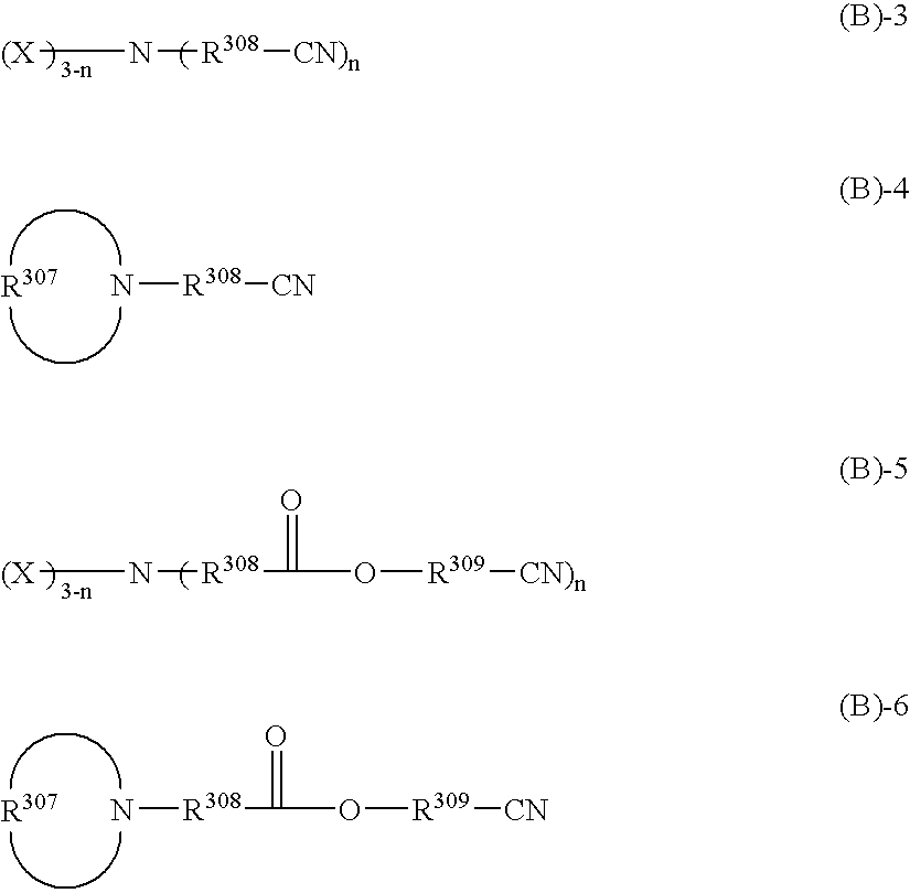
N[R308][CN].[(X]N[R308][CN)n].[(X]N[R308]C(=O)O[R309][CN)n].N[R308]C(=O)O[R309][CN]
